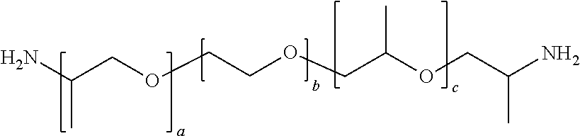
C(COCCOCC(OCC(N)C)C)(N)C
